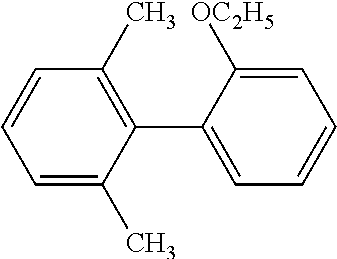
C1=C([OC2H5])C(C2=C(C)C=CC=C2C)=CC=C1
